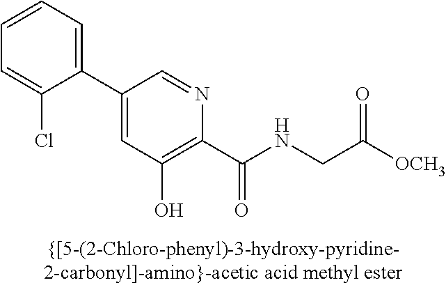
C1(C2=CC(O)=C(C(NCC([OCH3])=O)=O)N=C2)=CC=CC=C1Cl
